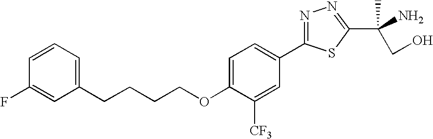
C(CCCOC1=CC=C(C2=NN=C(C(N)(CO)C)S2)C=C1[CF3])C1=CC=CC(F)=C1
